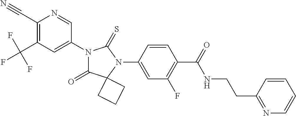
C1(C#N)=C(C(F)(F)F)C=C(N2C(=O)C3(N(C4=CC(F)=C(C(=O)NCCC5=NC=CC=C5)C=C4)C2=S)CCC3)C=N1
